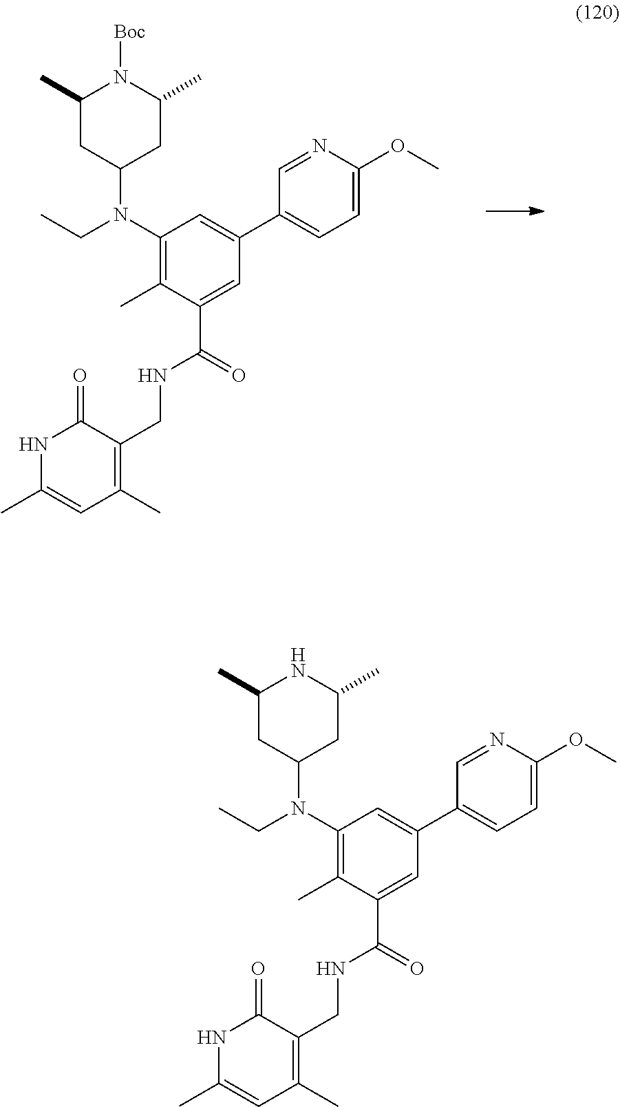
C1(C)CC(N(C2=C(C)C(C(=O)NCC3=C(C)C=C(C)NC3=O)=CC(C3=CC=C(OC)N=C3)=C2)CC)CC(C)N1[Boc].C1(C)CC(N(C2=C(C)C(C(=O)NCC3=C(C)C=C(C)NC3=O)=CC(C3=CC=C(OC)N=C3)=C2)CC)CC(C)N1
